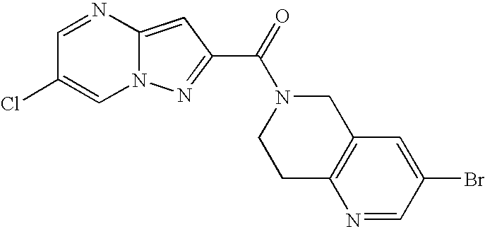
C12=CC(C(=O)N3CCC4=C(C3)C=C(Br)C=N4)=NN1C=C(Cl)C=N2
